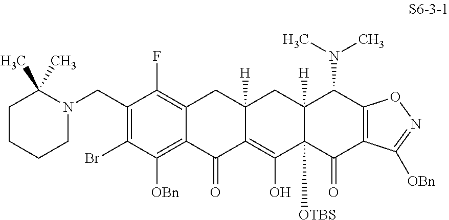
C1(CN2C(C)(C)CCCC2)=C(Br)C([OBn])=C2C(=C1F)CC1([H])C(=C(O)C3([OTBS])C([H])(C1)C(N(C)C)C1=C(C3=O)C([OBn])=NO1)C2=O
